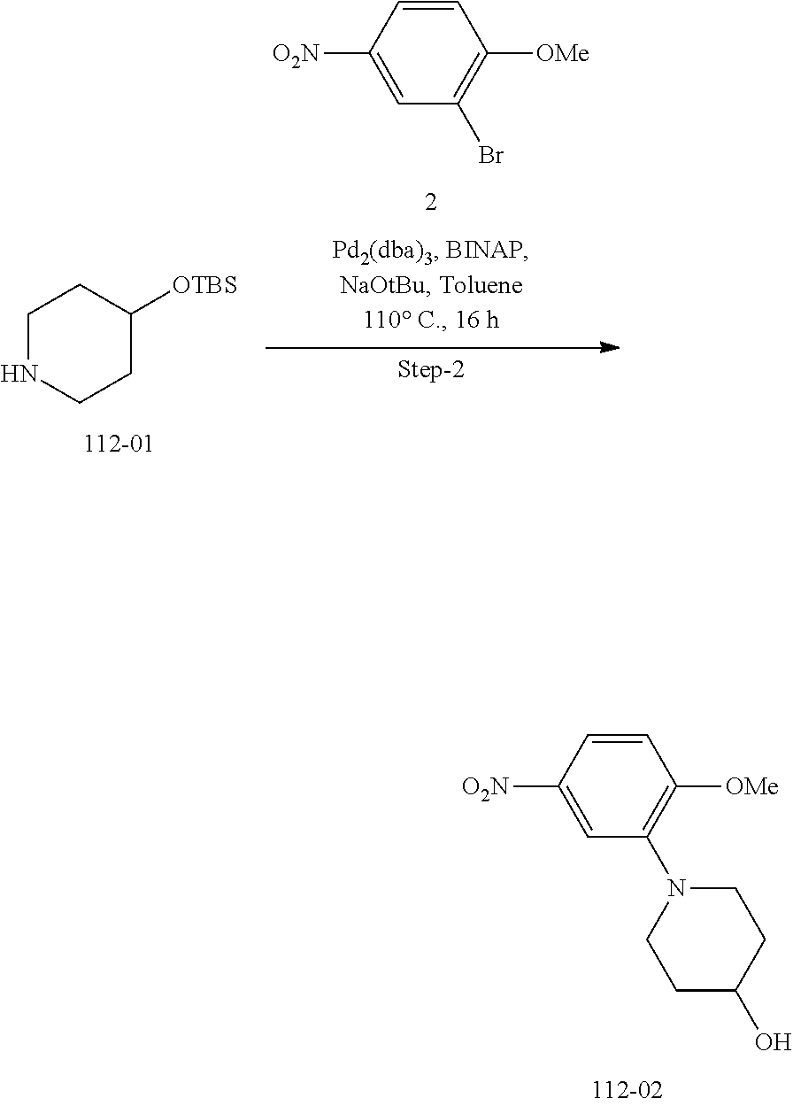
C1=CC([O2N])=CC(N2CCC(O)CC2)=C1[OMe].C1NCCC([OTBS])C1.C1=CC([O2N])=CC(Br)=C1[OMe]
